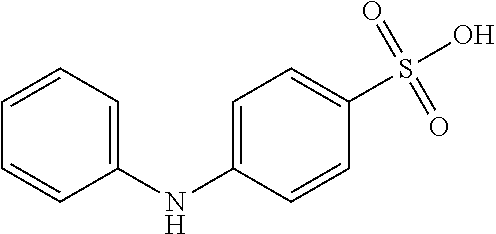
C1=C(NC2=CC=CC=C2)C=CC(S(O)(=O)=O)=C1
